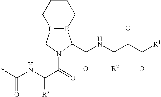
[E]12[L](CN(C(=O)C([R3])NC([Y])=O)C1C(=O)NC(C(C([R1])=O)=O)[R2])CCCC2
